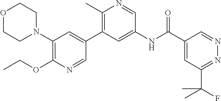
C1(N2CCOCC2)=C(OCC)N=CC(C2=C(C)N=CC(NC(C3=CC(C(F)(C)C)=NN=C3)=O)=C2)=C1
